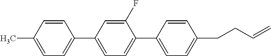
C1=C(C)C=CC(C2=CC=C(C3=CC=C(CCC=C)C=C3)C(F)=C2)=C1
